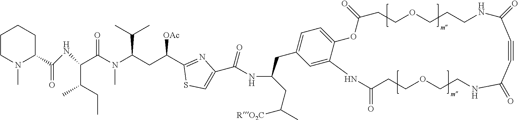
C1CN(C)C(C(=O)NC(C(CC)C)C(N(C(C(C)C)CC(C2=NC(C(=O)NC(CC3=CC=C4C(=C3)NC(=O)CCOCCNC(=O)C#CC(=O)NCCCOCCC(=O)O4)CC([RO2C])C)=CS2)[OAc])C)=O)CC1
